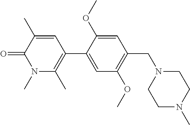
C1=C(C2=C(C)N(C)C(=O)C(C)=C2)C(OC)=CC(CN2CCN(C)CC2)=C1OC
